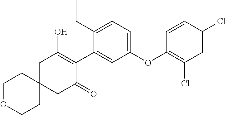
C1C2(CC(=O)C(C3=CC(OC4=C(Cl)C=C(Cl)C=C4)=CC=C3CC)=C1O)CCOCC2
